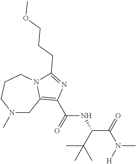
N1(C)CC2=C(C(=O)NC(C(C)(C)C)C(N(C)[H])=O)N=C(CCCOC)N2CCC1
